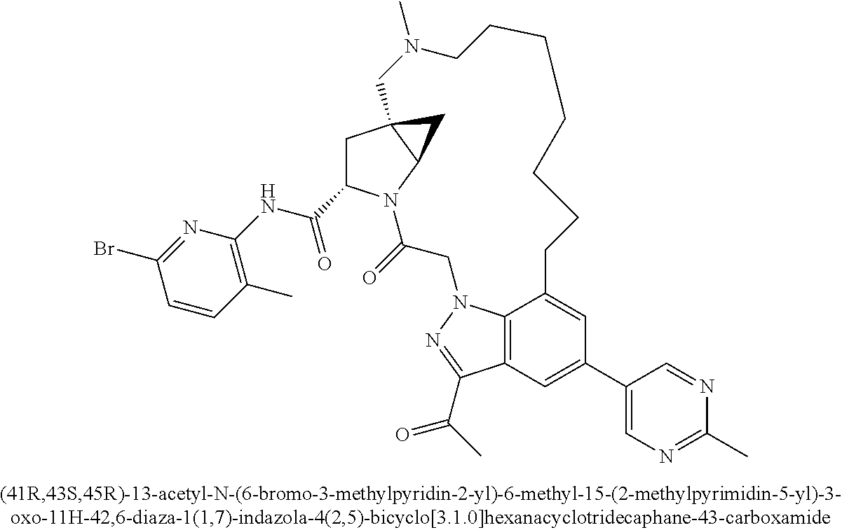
C1(C(=O)NC2=C(C)C=CC(Br)=N2)CC23C(N1C(=O)CN1C4=C(C(C(C)=O)=N1)C=C(C1=CN=C(C)N=C1)C=C4CCCCCCCN(C)C2)C3
